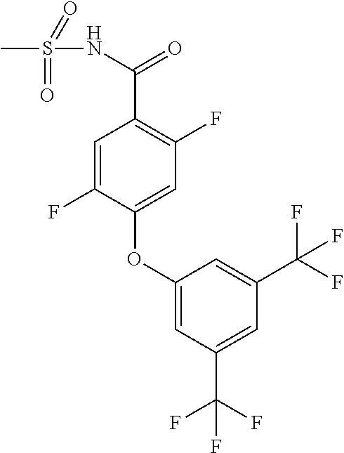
C1=C(F)C(OC2=CC(C(F)(F)F)=CC(C(F)(F)F)=C2)=CC(F)=C1C(NS(C)(=O)=O)=O
